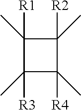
C1(C)([R1])C(C)([R3])C(C)([R4])C1(C)[R2]
